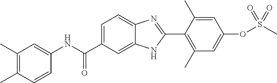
C1(NC(C2=CC=C3C(=C2)NC(C2=C(C)C=C(OS(C)(=O)=O)C=C2C)=N3)=O)=CC(C)=C(C)C=C1
